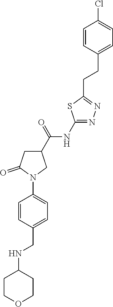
ClC1=CC=C(CCC2=NN=C([N H]C(C3CC(=O)N(C4=CC=C(CNC5CCOCC5)C=C4)C3)=O)S2)C=C1
